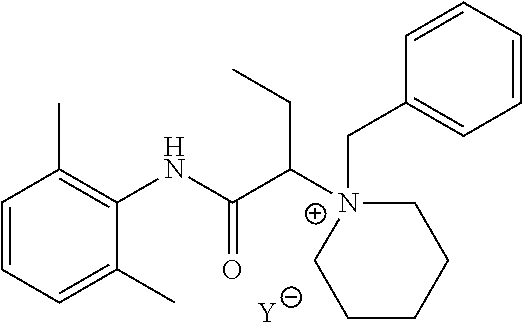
[Y].C1=CC=C(C)C(NC(C([N+]2(CC3=CC=CC=C3)CCCCC2)CC)=O)=C1C
